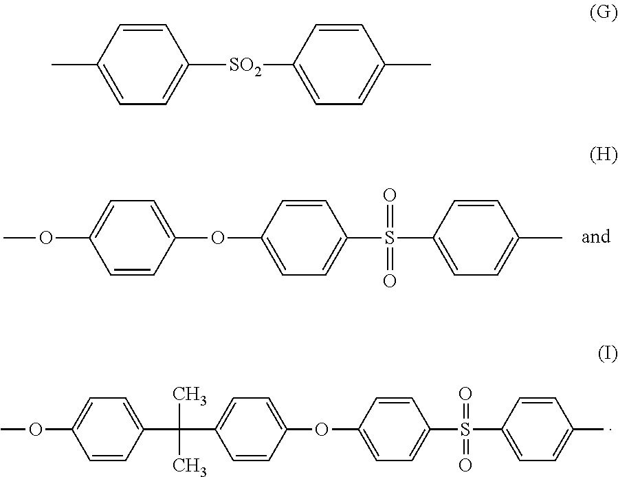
COC1=CC=C(OC2=CC=C(S(C3=CC=C(C)C=C3)(=O)=O)C=C2)C=C1.C1(C(C2=CC=C(OC3=CC=C(S(C4=CC=C(C)C=C4)(=O)=O)C=C3)C=C2)(C)C)=CC=C(OC)C=C1.CC1=CC=C([SO2]C2=CC=C(C)C=C2)C=C1
